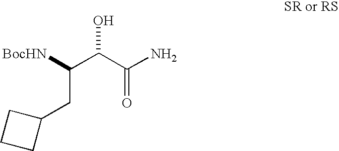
C1CCC1CC(C(C(N)=O)O)[BocHN]
